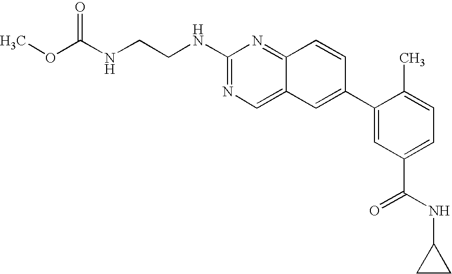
N(C1=NC=C2C(=N1)C=CC(C1=CC(C(NC3CC3)=O)=CC=C1C)=C2)CCNC(OC)=O
